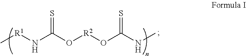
S=C(O[R2]OC(NC)=S)N[R1]C
